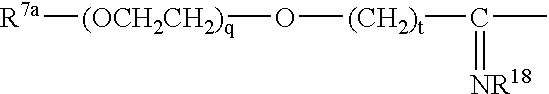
[R7a][(OCH2CH2)q]O[(CH2)t]C(C)=[NR18]
